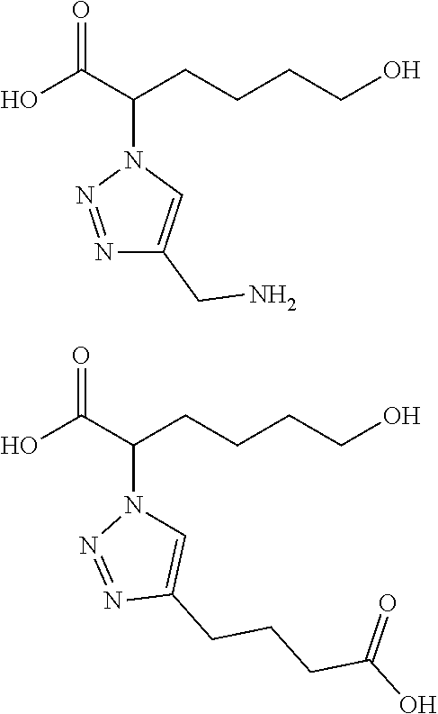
N1=NC(CN)=CN1C(C(O)=O)CCCCO.N1=NC(CCCC(=O)O)=CN1C(C(O)=O)CCCCO
